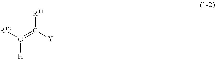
[R12]C(=C([Y])[R11])[H]
